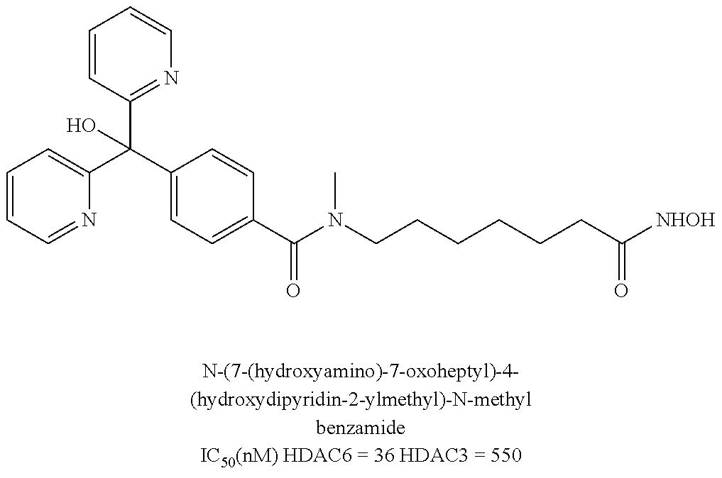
C1=CC=NC(C(C2=NC=CC=C2)(C2=CC=C(C(N(CCCCCCC(=O)[NHOH])C)=O)C=C2)O)=C1
